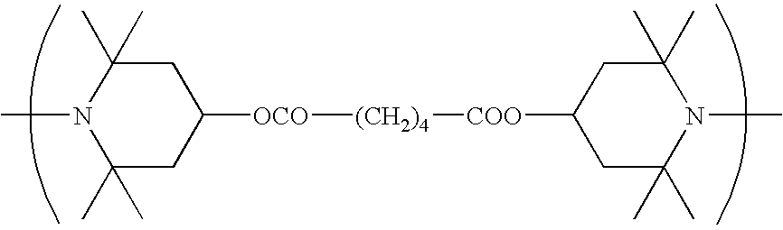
C1(C)(C)CC([OCO][(CH2)4][COO]C2CC(C)(C)N(C)C(C)(C)C2)CC(C)(C)N1C
